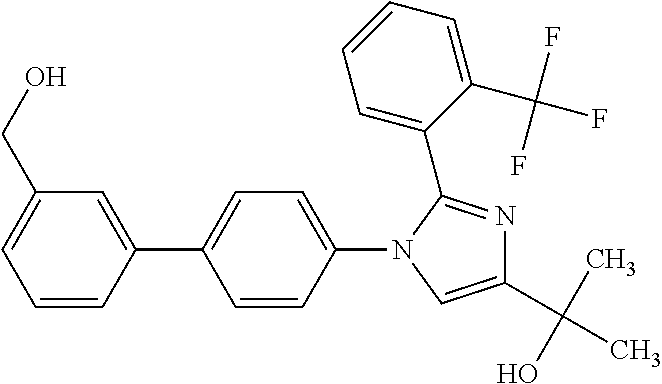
C1=CC(C2=CC=C(N3C=C(C(C)(O)C)N=C3C3=CC=CC=C3C(F)(F)F)C=C2)=CC(CO)=C1
